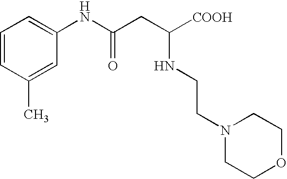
C1=CC(C)=CC(NC(CC([COOH])NCCN2CCOCC2)=O)=C1
